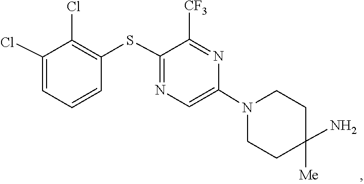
C1CC(N)([Me])CCN1C1=CN=C(SC2=C(Cl)C(Cl)=CC=C2)C([CF3])=N1
